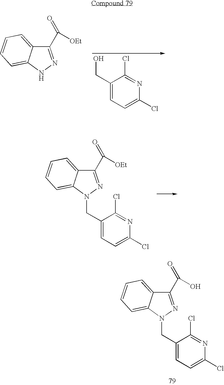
C1(CO)=CC=C(Cl)N=C1Cl.C1(C(=O)[OEt])=NNC2=CC=CC=C12.C1(C(=O)[OEt])=NN(CC2=CC=C(Cl)N=C2Cl)C2=CC=CC=C12.C1(C(=O)O)=NN(CC2=CC=C(Cl)N=C2Cl)C2=CC=CC=C12
